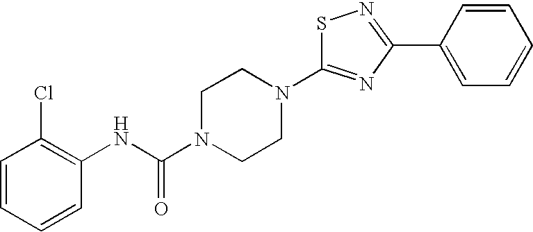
S1C(N2CCN(C(NC3=C(Cl)C=CC=C3)=O)CC2)=NC(C2=CC=CC=C2)=N1
